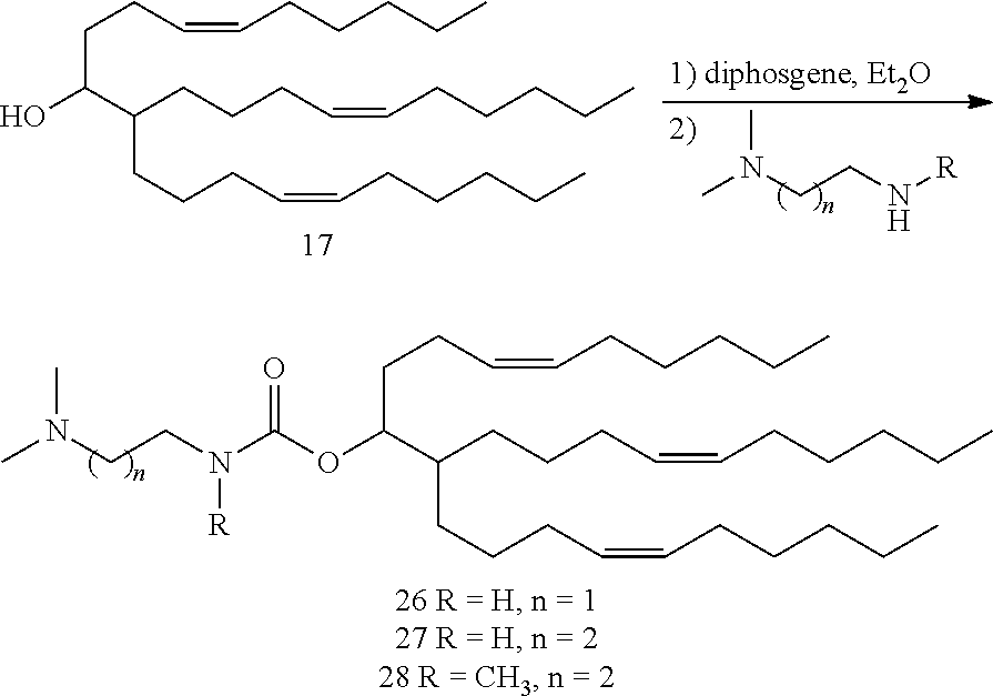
CN(CCN[R])C.OC(C(CCCC=CCCCCC)CCCC=CCCCCC)CCC=CCCCCC.O(C(C(CCCC=CCCCCC)CCCC=CCCCCC)CCC=CCCCCC)C(N(CCN(C)C)[R])=O
